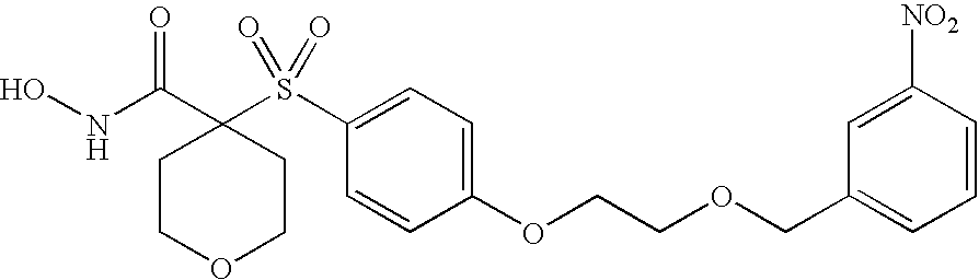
N(C(C1(S(C2=CC=C(OCCOCC3=CC=CC([NO2])=C3)C=C2)(=O)=O)CCOCC1)=O)O
